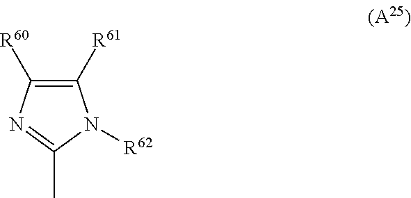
C1([R60])=C([R61])N([R62])C(C)=N1
